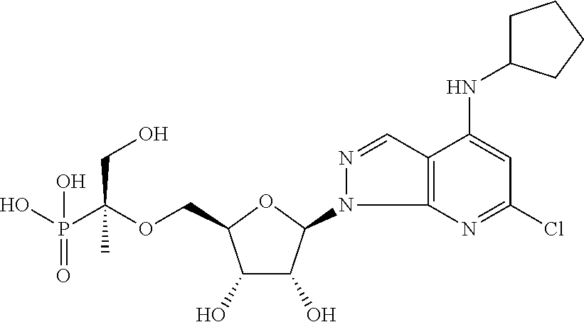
C(OCC1C(O)C(O)C(N2C3=C(C=N2)C(NC2CCCC2)=CC(Cl)=N3)O1)(P(O)(=O)O)(CO)C
